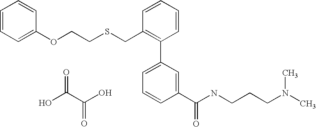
C1=CC=C(OCCSCC2=C(C3=CC=CC(C(NCCCN(C)C)=O)=C3)C=CC=C2)C=C1.OC(C(O)=O)=O
